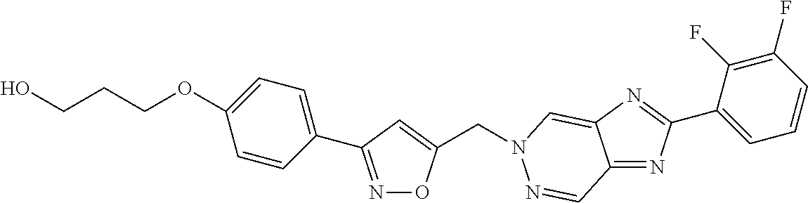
C(N1N=CC2=NC(C3=CC=CC(F)=C3F)=NC2=C1)C1=CC(C2=CC=C(OCCCO)C=C2)=NO1
